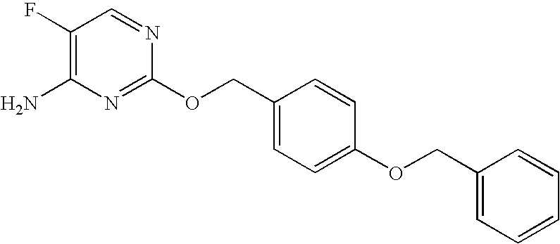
C1(F)=C(N)N=C(OCC2=CC=C(OCC3=CC=CC=C3)C=C2)N=C1
